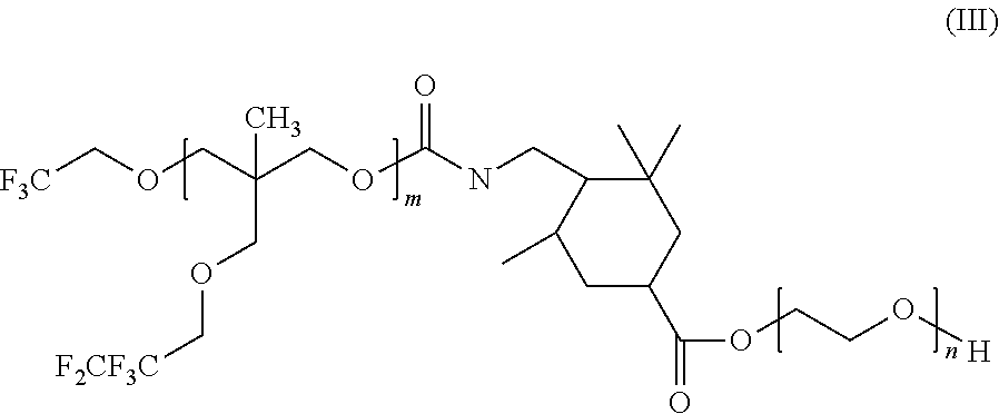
[F3C]COCC(COC(NCC1C(C)CC(C(OCCO[H])=O)CC1(C)C)=O)(C)COC[F2CF3C]
